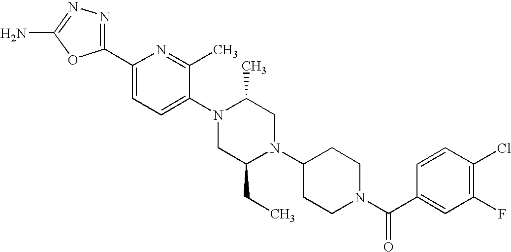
C1(C2=CC=C(N3CC(CC)N(C4CCN(C(C5=CC(F)=C(Cl)C=C5)=O)CC4)CC3C)C(C)=N2)=NN=C(N)O1
